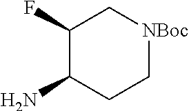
C1(F)C(N)CC[NBoc]C1
